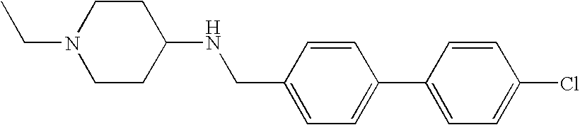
C1=CC(C2=CC=C(Cl)C=C2)=CC=C1CNC1CCN(CC)CC1
